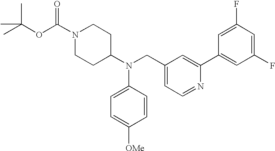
N1(C(OC(C)(C)C)=O)CCC(N(CC2=CC=NC(C3=CC(F)=CC(F)=C3)=C2)C2=CC=C([OMe])C=C2)CC1
